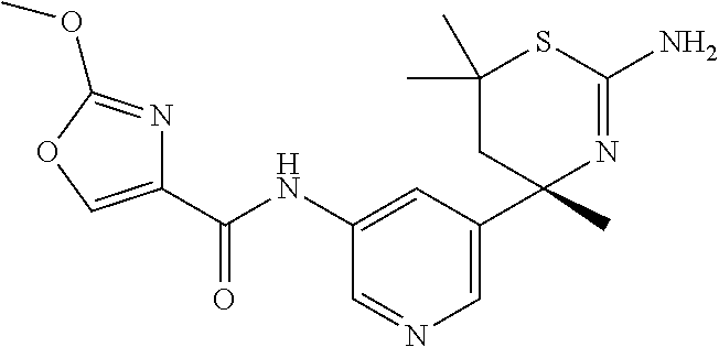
C1(C(NC2=CC(C3(C)N=C(N)SC(C)(C)C3)=CN=C2)=O)=COC(OC)=N1
